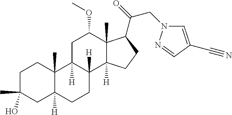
C1C(C)(O)CC2([H])C(C)(C1)C1([H])C([H])(CC2)C2([H])C(C)(C(C(CN3C=C(C#N)C=N3)=O)CC2)C(OC)C1
